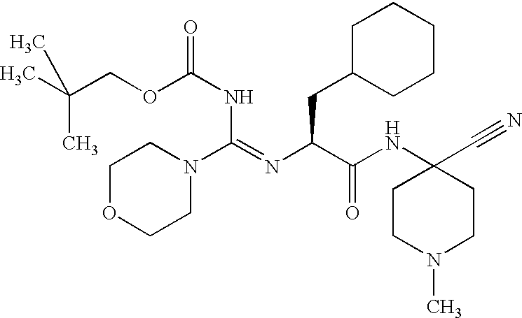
CC(COC(=O)NC(N1CCOCC1)=NC(CC1CCCCC1)C(=O)NC1(C#N)CCN(C)CC1)(C)C
